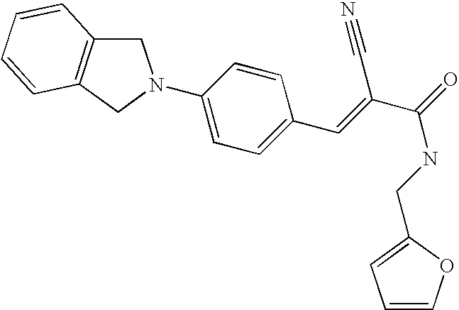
C1C2=C(CN1C1=CC=C(C=C(C(=O)NCC3=CC=CO3)C#N)C=C1)C=CC=C2
